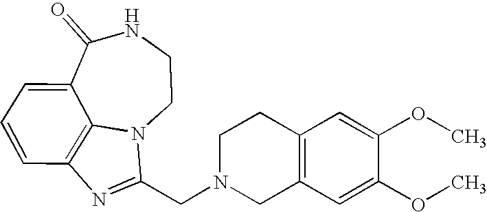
C1(=O)C2=CC=CC3=C2N(CCN1)C(CN1CC2=C(CC1)C=C(OC)C(OC)=C2)=N3
